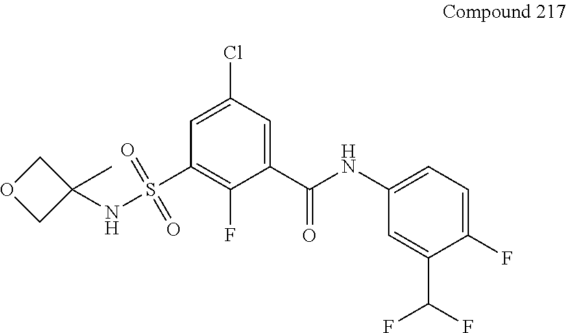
S(C1=C(F)C(C(NC2=CC=C(F)C(C(F)F)=C2)=O)=CC(Cl)=C1)(=O)(=O)NC1(C)COC1
